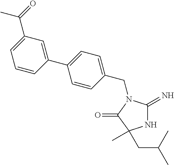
C1(CN2C(=N)NC(C)(CC(C)C)C2=O)=CC=C(C2=CC(C(=O)C)=CC=C2)C=C1
